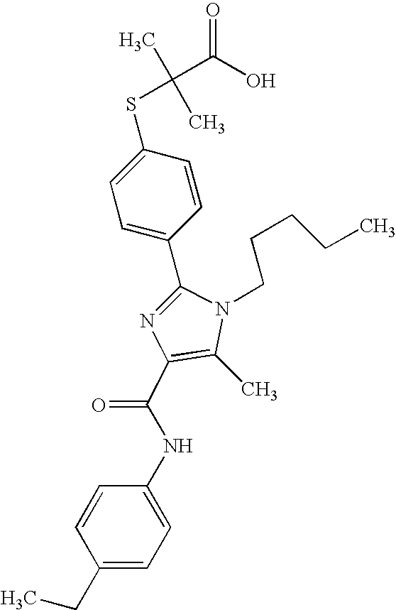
C1(C2=CC=C(SC(C)(C)C(O)=O)C=C2)=NC(C(NC2=CC=C(CC)C=C2)=O)=C(C)N1CCCCC
